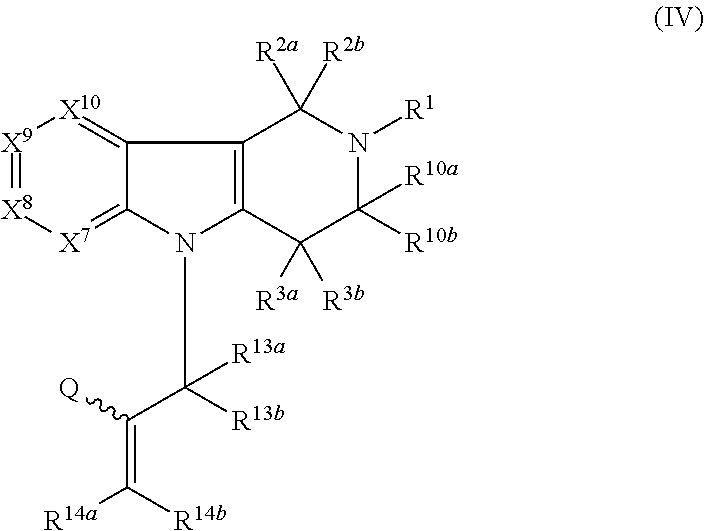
N1(C([R13b])(C([Q])=C([R14b])[R14a])[R13a])C2=[X7][X8]=[X9][X10]=C2C2=C1C([R3a])([R3b])C([R10b])([R10a])N([R1])C2([R2a])[R2b]
